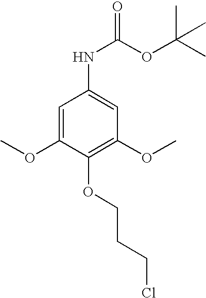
C1=C(OC)C(OCCCCl)=C(OC)C=C1NC(=O)OC(C)(C)C
